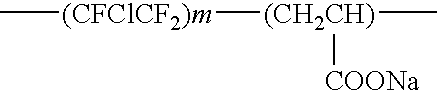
C[(CFClCF2)m][(CH2CH)](C)[COONa]
